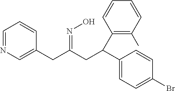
C1=CC(CC(CC(C2=CC=C(Br)C=C2)C2=C(C)C=CC=C2)=NO)=CN=C1
